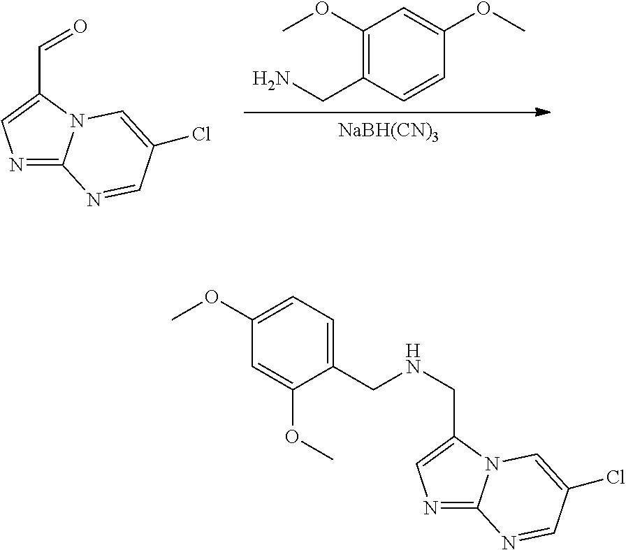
[NaBH(CN)3].C1(OC)=C(CN)C=CC(OC)=C1.C1(C=O)=CN=C2N1C=C(Cl)C=N2.C1(CNCC2=CC=C(OC)C=C2OC)=CN=C2N1C=C(Cl)C=N2
